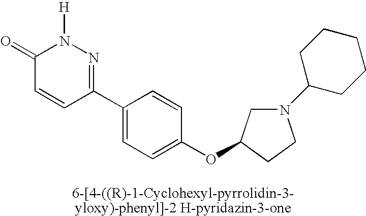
C1(=O)C=CC(C2=CC=C(OC3CN(C4CCCCC4)CC3)C=C2)=NN1[H]
